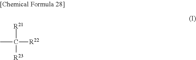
CC([R21])([R22])[R23]
